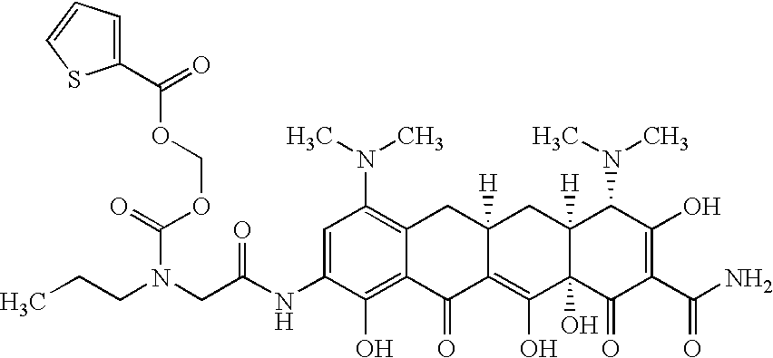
N(CC(NC1=CC(N(C)C)=C2C(=C1O)C(=O)C1=C(O)C3(O)C([H])(CC1([H])C2)C(N(C)C)C(O)=C(C(N)=O)C3=O)=O)(CCC)C(=O)OCOC(=O)C1=CC=CS1
